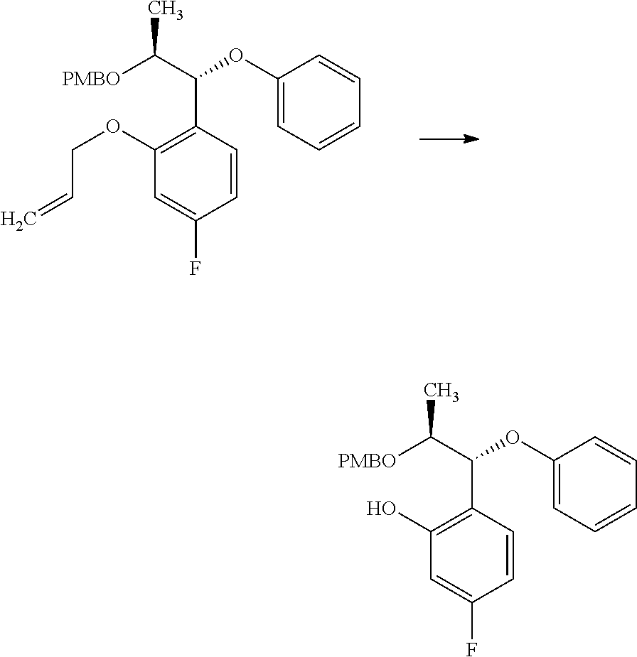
C1=C(F)C=CC(C(C([PMBO])C)OC2=CC=CC=C2)=C1O.C1=C(F)C=CC(C(C([PMBO])C)OC2=CC=CC=C2)=C1OCC=C
